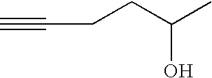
C(CC(C)O)C#C
